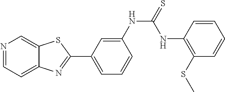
C1=C(NC(=S)NC2=C(SC)C=CC=C2)C=CC=C1C1=NC2=CC=NC=C2S1
